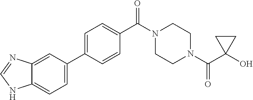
OC1(C(N2CCN(C(=O)C3=CC=C(C4=CC=C5C(=C4)N=CN5)C=C3)CC2)=O)CC1
